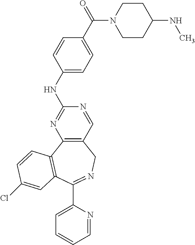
C1=NC(C2=NCC3=C(N=C(NC4=CC=C(C(N5CCC(NC)CC5)=O)C=C4)N=C3)C3=C2C=C(Cl)C=C3)=CC=C1
